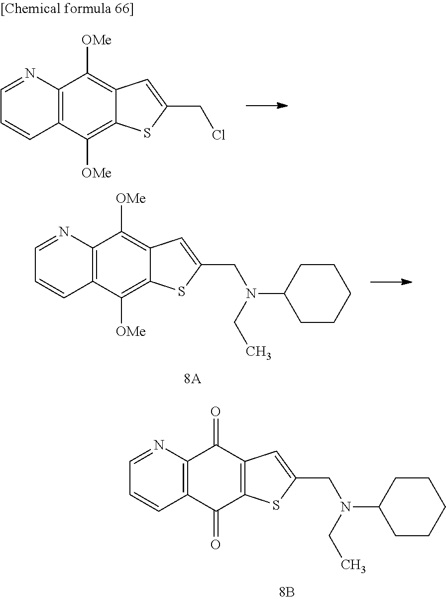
C1=NC2=C(C=C1)C(=O)C1=C(C2=O)C=C(CN(C2CCCCC2)CC)S1.C1=NC2=C(C=C1)C([OMe])=C1C(=C2[OMe])C=C(CCl)S1.C1=NC2=C(C=C1)C([OMe])=C1C(=C2[OMe])C=C(CN(C2CCCCC2)CC)S1
